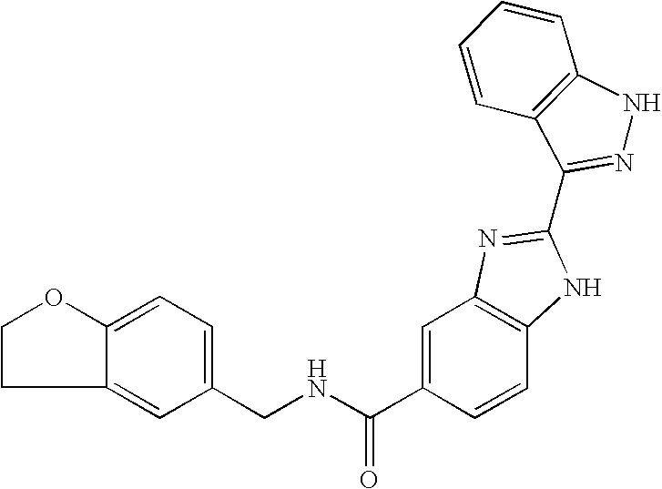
C(NC(C1=CC2=C(C=C1)NC(C1=NNC3=C1C=CC=C3)=N2)=O)C1=CC=C2C(=C1)CCO2
